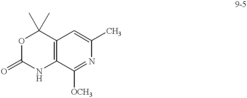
O1C(=O)NC2=C(C1(C)C)C=C(C)N=C2[OCH3]
